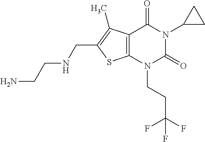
C12=C(N(CCC(F)(F)F)C(=O)N(C3CC3)C1=O)SC(CNCCN)=C2C
